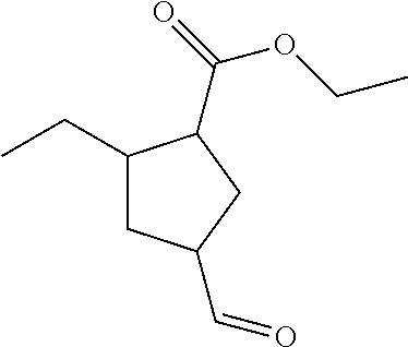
C1(CC)CC(C=O)CC1C(=O)OCC
